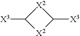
C1([X3])[X2]C([X3])[X2]1
